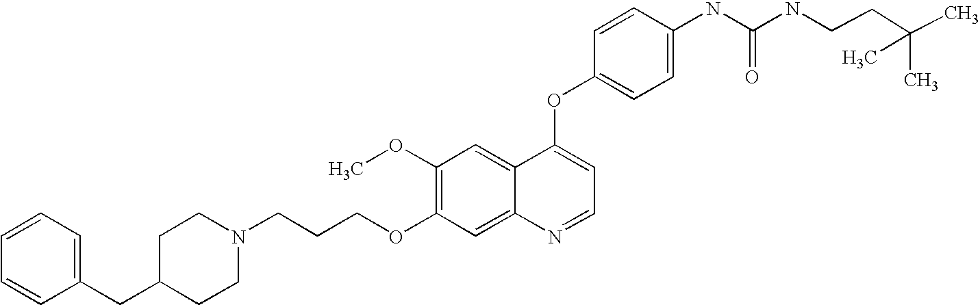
C1=CC(OC2=CC=NC3=CC(OCCCN4CCC(CC5=CC=CC=C5)CC4)=C(OC)C=C23)=CC=C1NC(=O)NCCC(C)(C)C
